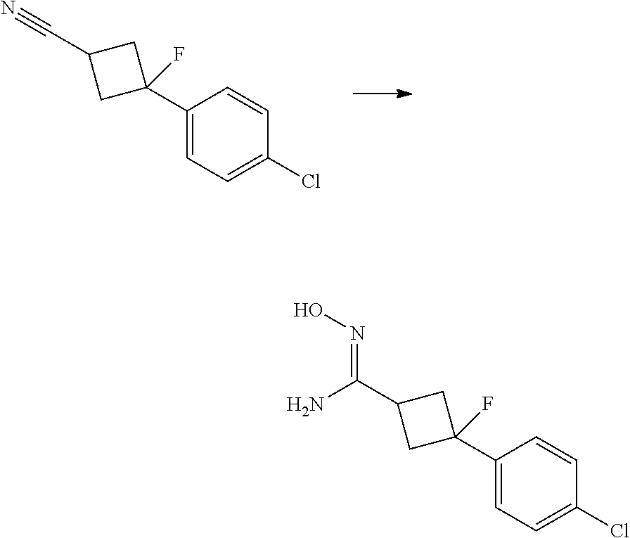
C(C1CC(C2=CC=C(Cl)C=C2)(F)C1)#N.C(C1CC(C2=CC=C(Cl)C=C2)(F)C1)(N)=NO
